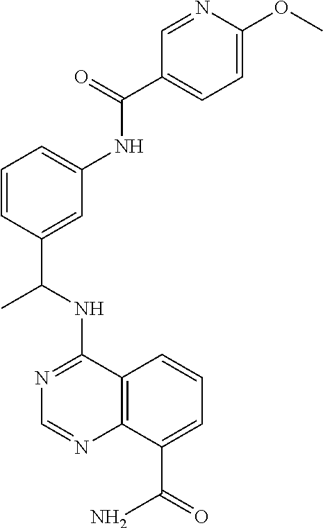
N(C1=NC=NC2=C1C=CC=C2C(=O)N)C(C1=CC(NC(C2=CC=C(OC)N=C2)=O)=CC=C1)C
